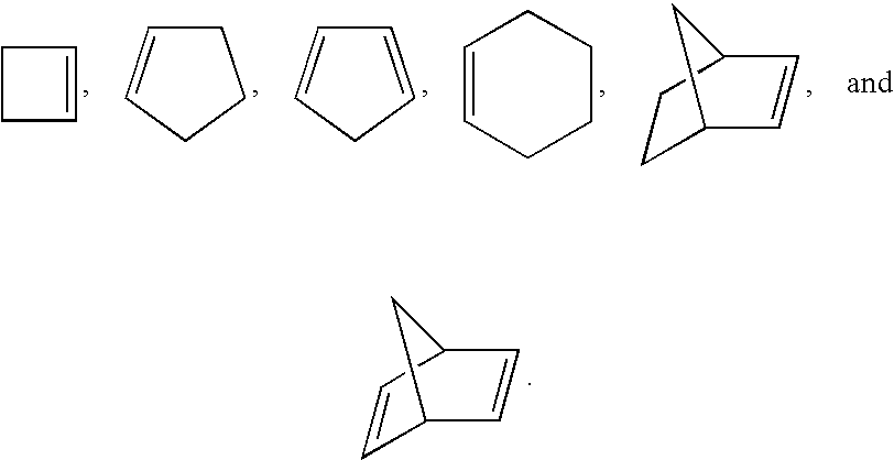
C1=CC2C=CC1C2.C1CC=C1.C1C=CCC1.C1=CCC=C1.C1=CCCCC1.C1C2C=CC(C1)C2
